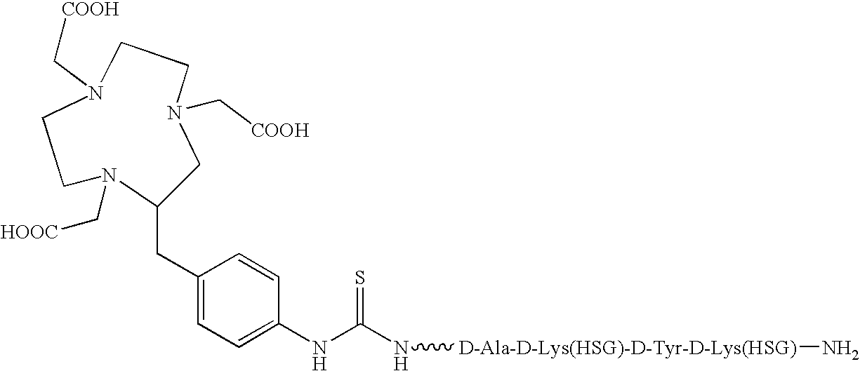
C1CN(C[COOH])CCN(C[COOH])CC(CC2=CC=C(NC(N[D-Ala-D-Lys(HSG)-D-Tyr-D-Lys(HSG)]N)=S)C=C2)N1C[HOOC]
